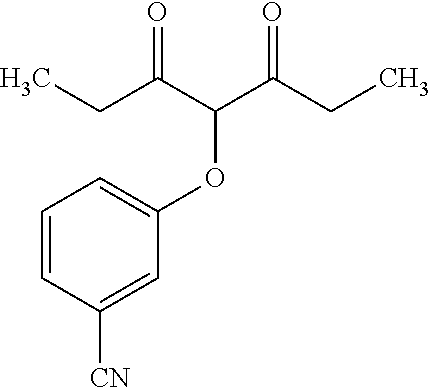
C1=CC([CN])=CC(OC(C(CC)=O)C(CC)=O)=C1
